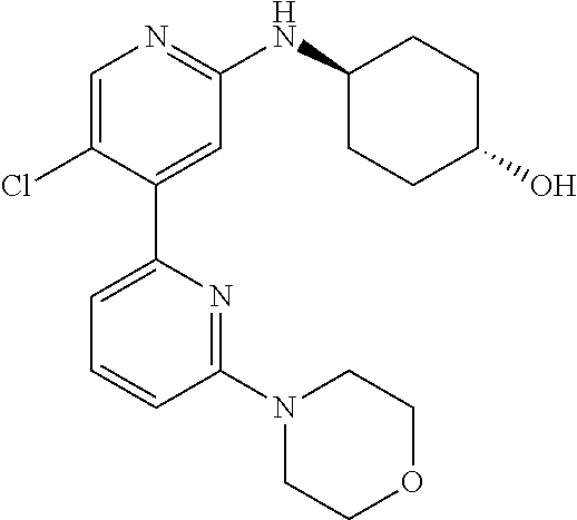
C1=C(Cl)C(C2=CC=CC(N3CCOCC3)=N2)=CC(NC2CCC(O)CC2)=N1
